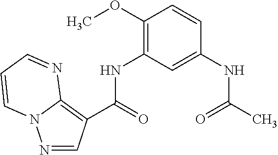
N1=CC(C(=O)NC2=C(OC)C=CC(NC(C)=O)=C2)=C2N1C=CC=N2
